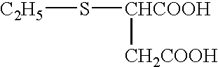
[C2H5]S[CHCOOH][CH2COOH]
